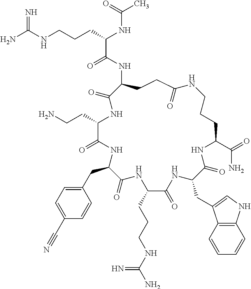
NC(NCCCC(NC(C)=O)C(=O)NC1CCC(=O)NCCCC(C(=O)N)NC(=O)C(CC2=CNC3=C2C=CC=C3)NC(=O)C(CCCNC(N)=N)NC(=O)C(CC2=CC=C(C#N)C=C2)NC(=O)C(CCN)NC1=O)=N
